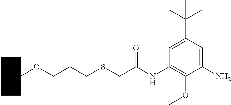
C1CCCC(OCCCSCC(NC2=C(OC)C(N)=CC(C(C)(C)C)=C2)=O)C1
